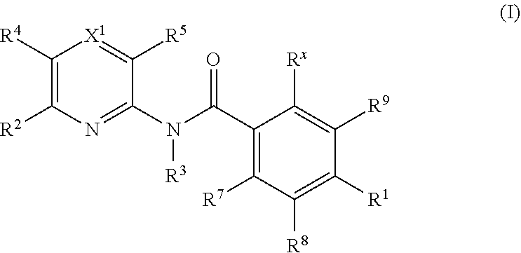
C1([R4])=C([R2])N=C(N(C(C2=C([R7])C([R8])=C([R1])C([R9])=C2[Rx])=O)[R3])C([R5])=[X1]1
